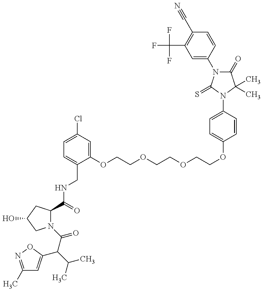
C1(C)=NOC(C(C(C)C)C(N2C(C(=O)NCC3=CC=C(Cl)C=C3OCCOCCOCCOC3=CC=C(N4C(=S)N(C5=CC(C(F)(F)F)=C(C#N)C=C5)C(=O)C4(C)C)C=C3)CC(O)C2)=O)=C1
